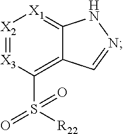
[X2]1=[X3]C(S([R22])(=O)=O)=C2C(=[X1]1)NN=C2
